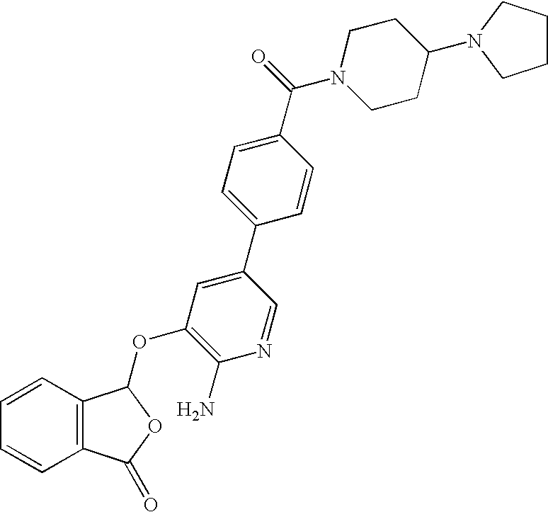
C12=C(C=CC=C1)C(OC1=C(N)N=CC(C3=CC=C(C(=O)N4CCC(N5CCCC5)CC4)C=C3)=C1)OC2=O
